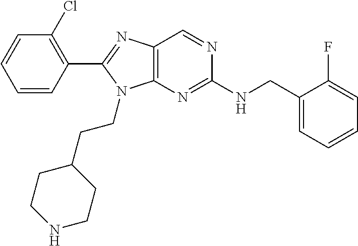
C1=CC(C2=NC3=C(N2CCC2CCNCC2)N=C(NCC2=CC=CC=C2F)N=C3)=C(Cl)C=C1
